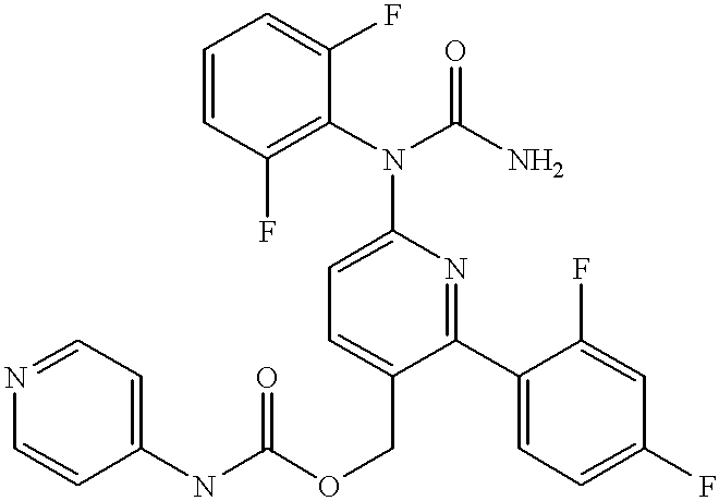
C1=C(COC(NC2=CC=NC=C2)=O)C(C2=CC=C(F)C=C2F)=NC(N(C2=C(F)C=CC=C2F)C(N)=O)=C1
